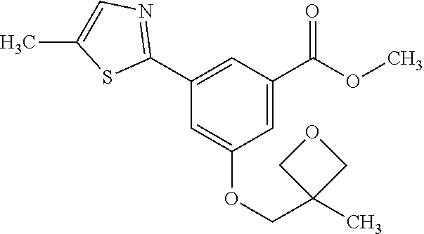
C1=C(C2=NC=C(C)S2)C=C(OCC2(C)COC2)C=C1C(OC)=O
